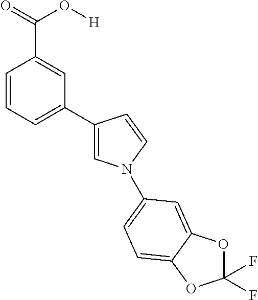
C1=CC=C(C2=CN(C3=CC=C4C(=C3)OC(F)(F)O4)C=C2)C=C1C(=O)O[H]
